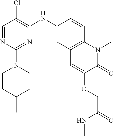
C1=NC(N2CCC(C)CC2)=NC(NC2=CC3=C(C=C2)N(C)C(=O)C(OCC(NC)=O)=C3)=C1Cl
